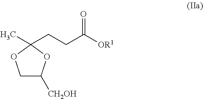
C1C([CH2OH])OC(C)(CCC(=O)[OR1])O1
